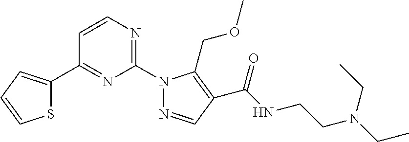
C1=CC(C2=CC=CS2)=NC(N2N=CC(C(NCCN(CC)CC)=O)=C2COC)=N1
